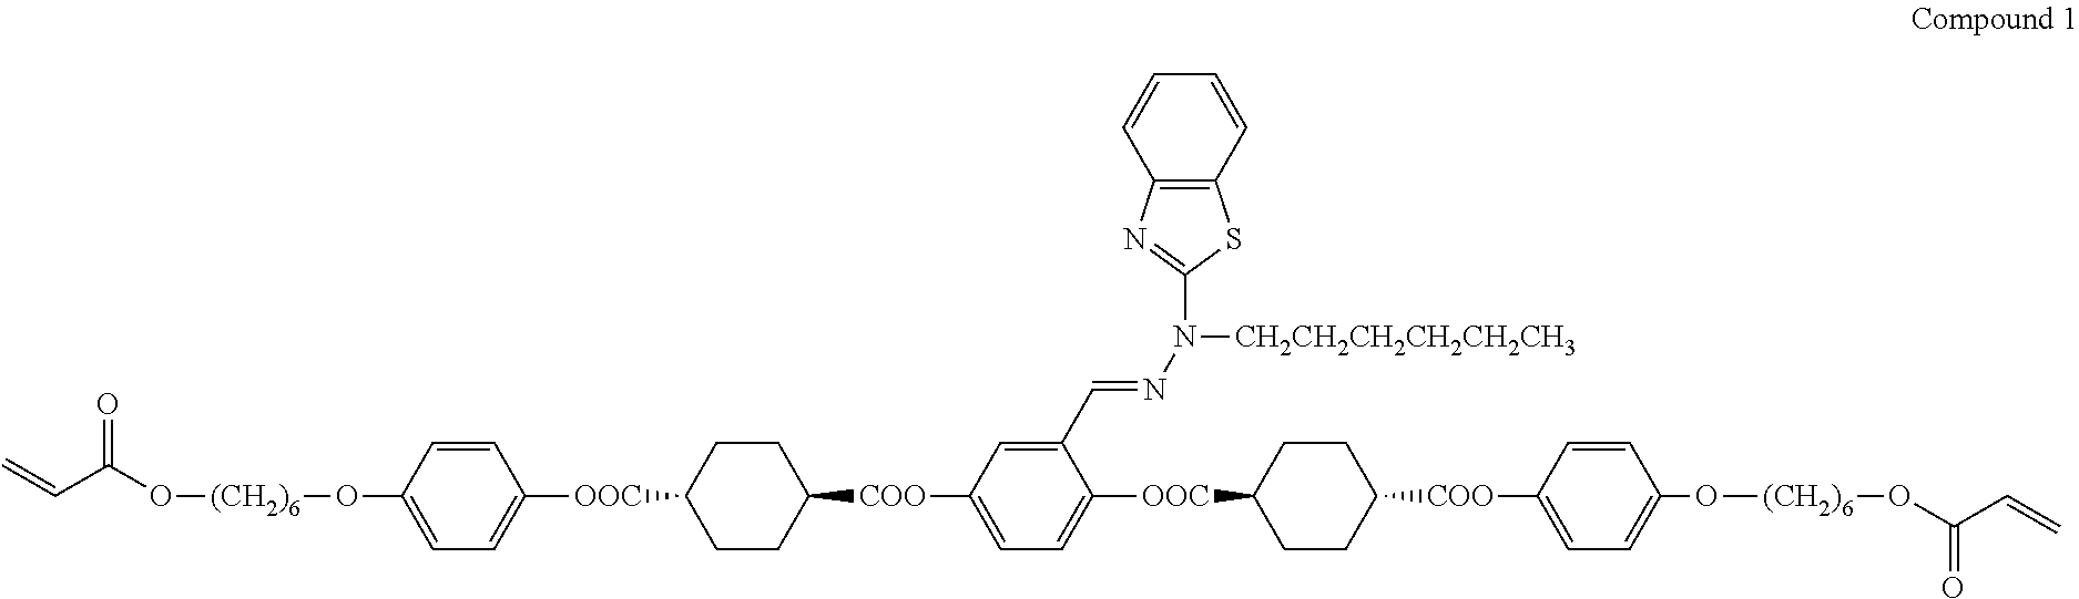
C=CC(O[(CH2)6]OC1=CC=C([OOC]C2CCC([COO]C3=CC=C([OOC]C4CCC([COO]C5=CC=C(O[(CH2)6]OC(=O)C=C)C=C5)CC4)C(C=NN([CH2CH2CH2CH2CH2CH3])C4=NC5=C(C=CC=C5)S4)=C3)CC2)C=C1)=O
